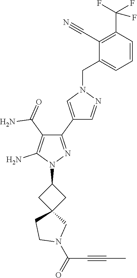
N1(C2CC3(C2)CN(C(C#CC)=O)CC3)N=C(C2=CN(CC3=CC=CC(C(F)(F)F)=C3C#N)N=C2)C(C(=O)N)=C1N
